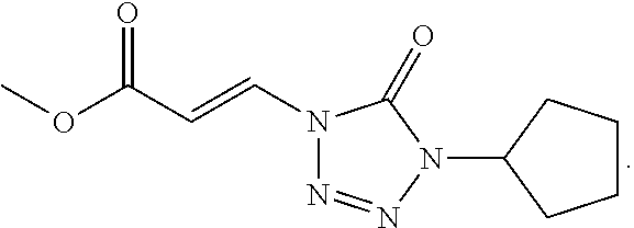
N1(C=CC(OC)=O)N=NN(C2CCCC2)C1=O
